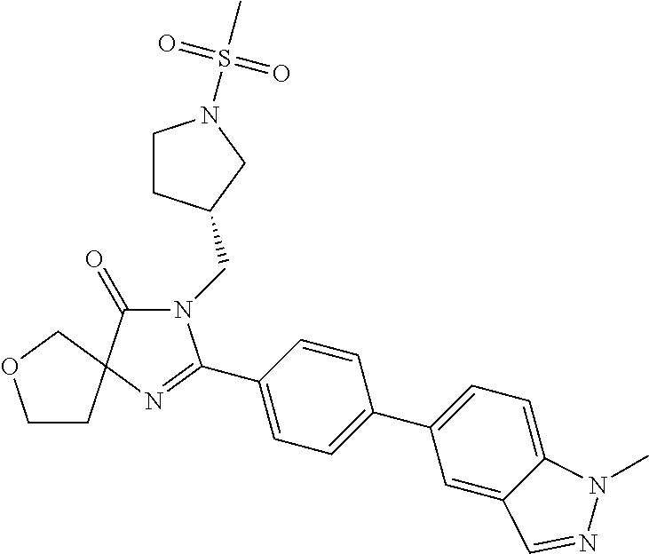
N1(CC2CCN(S(C)(=O)=O)C2)C(=O)C2(N=C1C1=CC=C(C3=CC=C4C(=C3)C=NN4C)C=C1)COCC2
